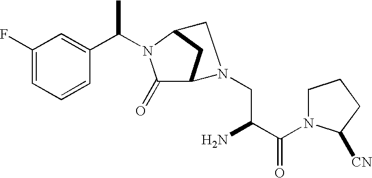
C1=C(F)C=C(C(N2C(=O)C3CC2CN3CC(C(N2CCCC2[CN])=O)N)C)C=C1
